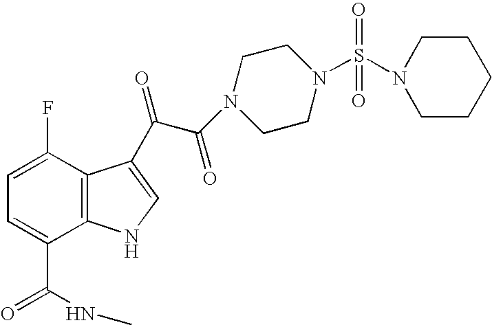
C1=C(F)C2=C(C(C(=O)NC)=C1)NC=C2C(C(=O)N1CCN(S(=O)(=O)N2CCCCC2)CC1)=O
